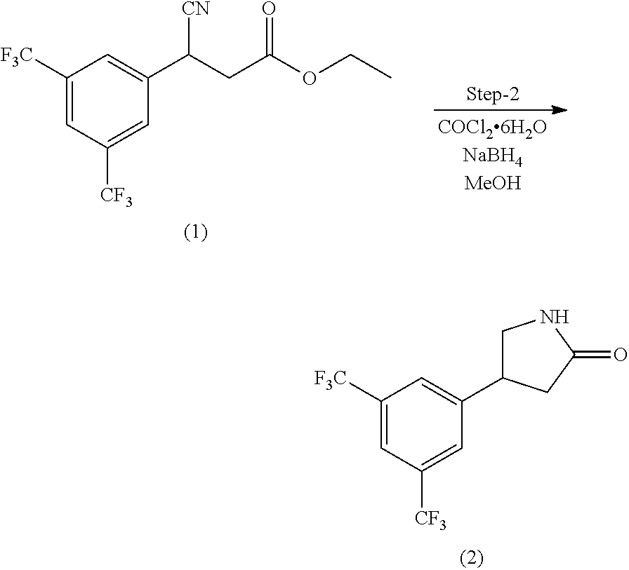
C1([F3C])=CC([CF3])=CC(C2CNC(=O)C2)=C1.C1([F3C])=CC([CF3])=CC(C(CC(OCC)=O)[CN])=C1
